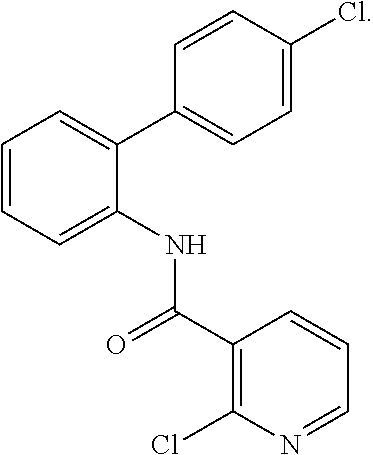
C1(Cl)=C(C(=O)NC2=CC=CC=C2C2=CC=C(Cl)C=C2)C=CC=N1
